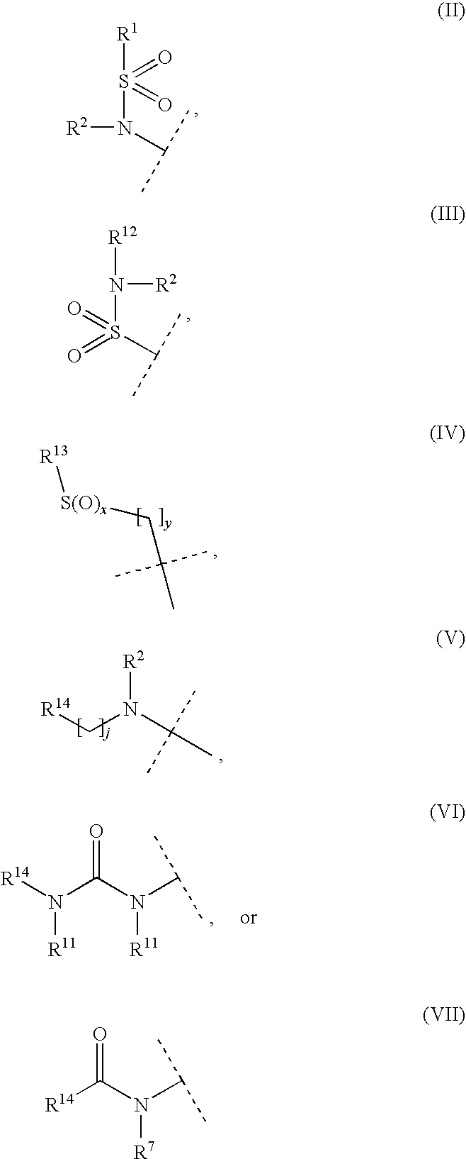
[R2]N(S([R1])(=O)=O)C(C)C.[R12]N(S(=O)(C(C)C)=O)[R2].[S(O)x]([R13])CC(C)(C)C.[R14]CN(C(C)(C)C)[R2].[R14]N(C(N(C(C)C)[R11])=O)[R11].[R14]C(N(C(C)C)[R7])=O
